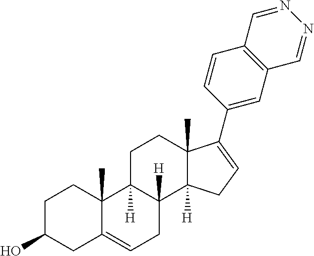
C1C(O)CC2=CCC3([H])C([H])(C2(C)C1)CCC1(C)C3([H])CC=C1C1=CC2=C(C=C1)C=NN=C2
